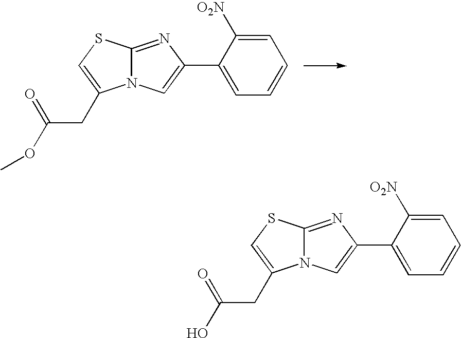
N12C(=NC(C3=CC=CC=C3[O2N])=C1)SC=C2CC(OC)=O.N12C(=NC(C3=CC=CC=C3[O2N])=C1)SC=C2CC(O)=O
